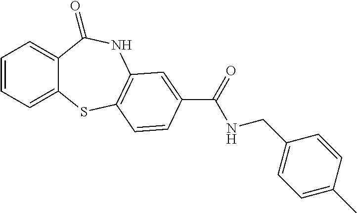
C1=CC=C2C(=C1)C(=O)NC1=C(S2)C=CC(C(=O)NCC2=CC=C(C)C=C2)=C1
